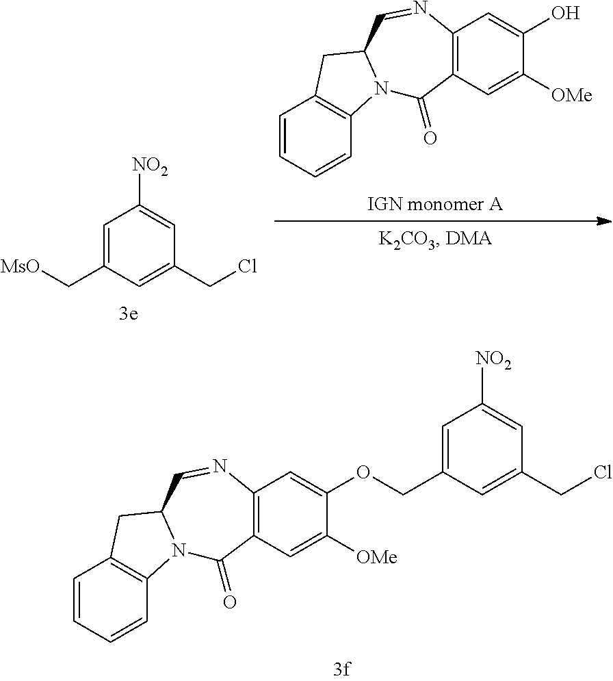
C1=CC=CC2=C1CC1N2C(=O)C2=C(N=C1)C=C(OCC1=CC([NO2])=CC(CCl)=C1)C([OMe])=C2.C1=CC=CC2=C1CC1N2C(=O)C2=C(N=C1)C=C(O)C([OMe])=C2.C(C1=CC([NO2])=CC(CCl)=C1)[MsO]
